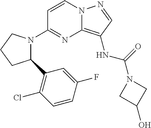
C1=CN2C(=C(NC(N3CC(O)C3)=O)C=N2)N=C1N1C(C2=C(Cl)C=CC(F)=C2)CCC1
